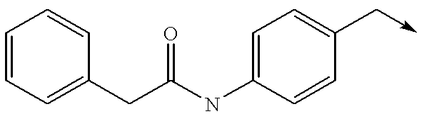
C1=CC=C(CC(NC2=CC=C(C->C)C=C2)=O)C=C1
